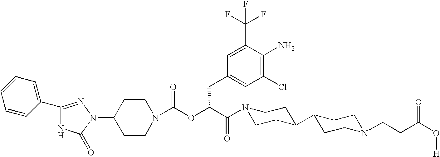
C1(N2N=C(C3=CC=CC=C3)NC2=O)CCN(C(OC(C(=O)N2CCC(C3CCN(CCC(O[H])=O)CC3)CC2)CC2=CC(Cl)=C(N)C(C(F)(F)F)=C2)=O)CC1
